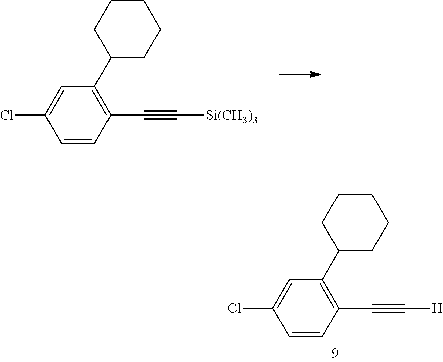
ClC1=CC(C2CCCCC2)=C(C#C[Si(CH3)3])C=C1.ClC1=CC(C2CCCCC2)=C(C#C[H])C=C1
